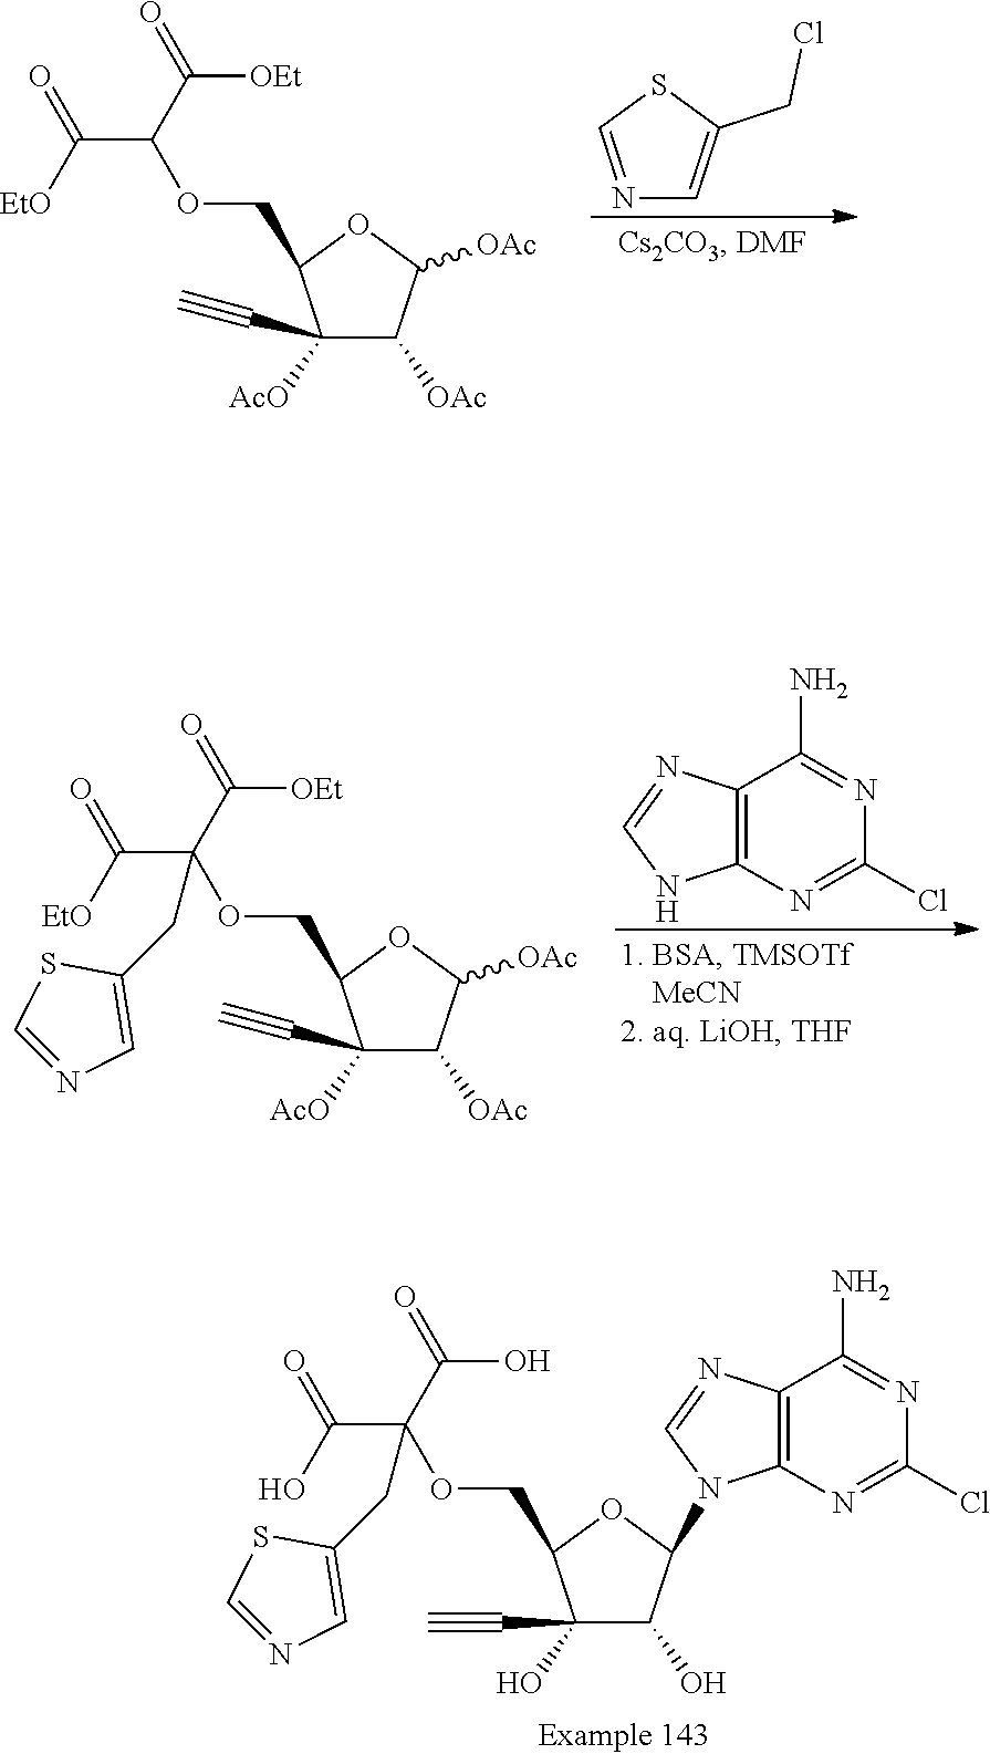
N1=CSC(CCl)=C1.C1([AcO])(C#C)C([OAc])C([OAc])OC1COC(C(=O)[EtO])C([OEt])=O.C12=C(N=C(Cl)N=C1N)NC=N2.C1([AcO])(C#C)C([OAc])C([OAc])OC1COC(C(=O)[EtO])(C([OEt])=O)CC1=CN=CS1.C1(O)(C#C)C(O)C(N2C3=C(C(N)=NC(Cl)=N3)N=C2)OC1COC(C(=O)O)(C(O)=O)CC1=CN=CS1
